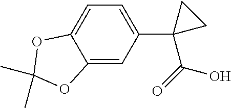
C12=CC(C3(C(O)=O)CC3)=CC=C1OC(C)(C)O2
